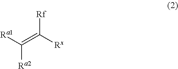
C([Ra2])([Ra1])=C([Rx])[Rf]
